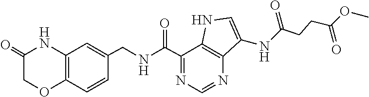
C12=C(C=CC(CNC(C3=NC=NC4=C3NC=C4NC(CCC(OC)=O)=O)=O)=C1)OCC(=O)N2
